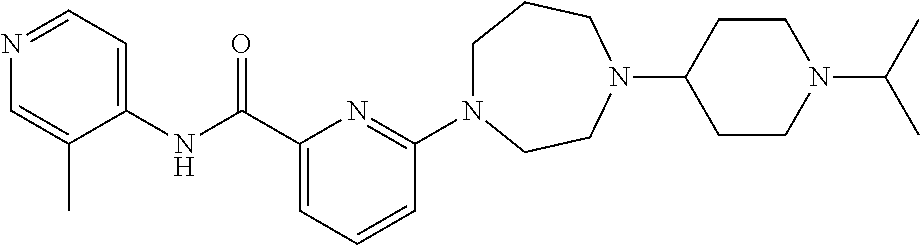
C1N(C2=NC(C(NC3=CC=NC=C3C)=O)=CC=C2)CCN(C2CCN(C(C)C)CC2)CC1
